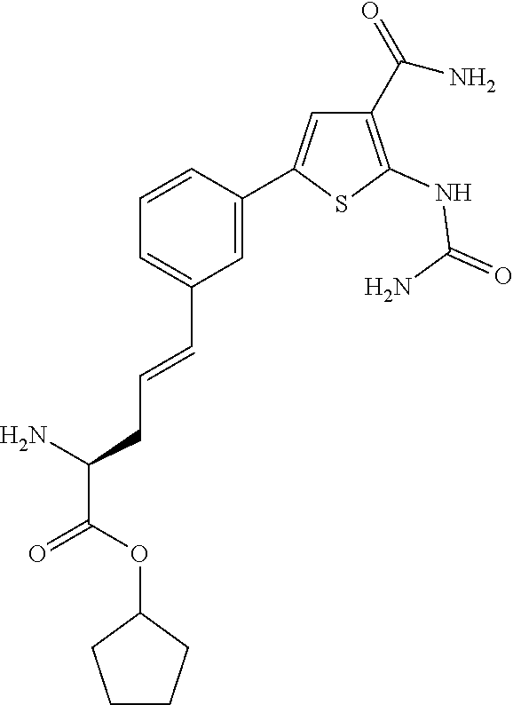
S1C(NC(N)=O)=C(C(=O)N)C=C1C1=CC(C=CCC(C(=O)OC2CCCC2)N)=CC=C1
